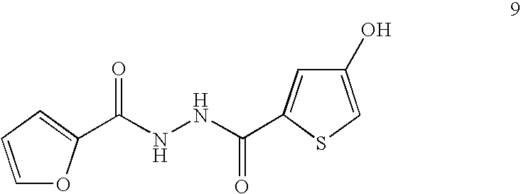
C1=CC=C(C(NNC(=O)C2=CC(O)=CS2)=O)O1
